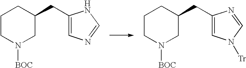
C1CN([BOC])CC(CC2=CN=CN2)C1.C1CN([BOC])CC(CC2=CN([Tr])C=N2)C1
